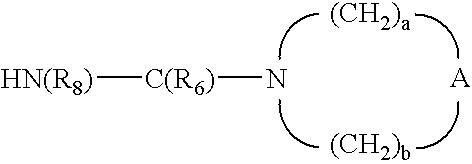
[C(R6)](N)[HN(R8)].[A]
